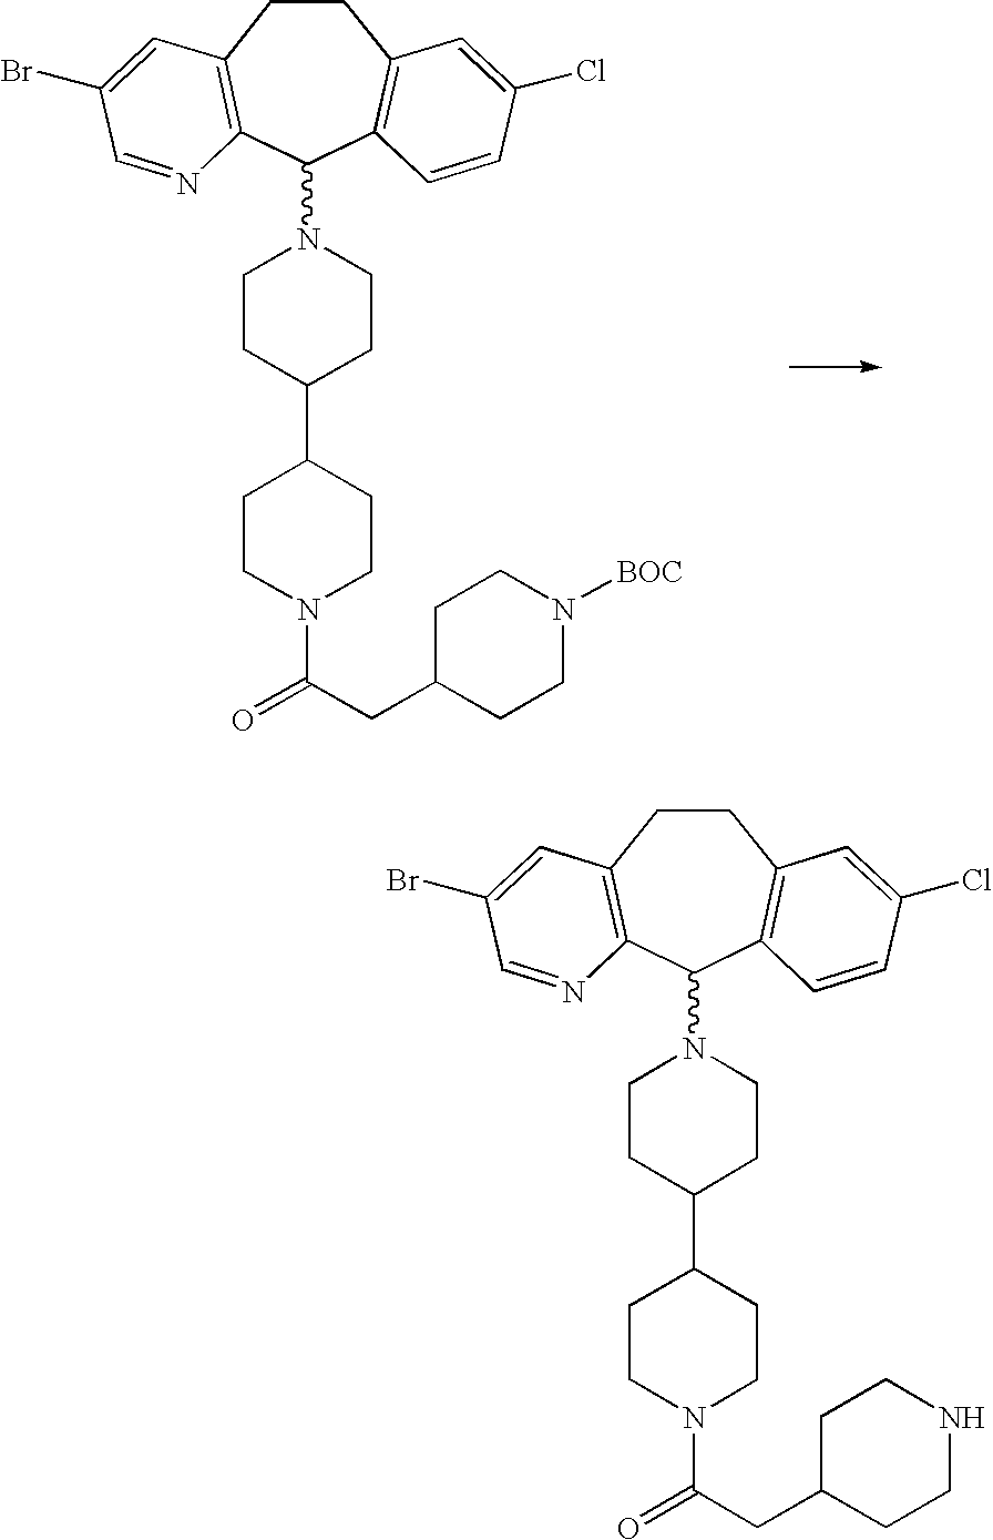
C1CC(C2CCN(C(=O)CC3CCN([BOC])CC3)CC2)CCN1C1C2=C(CCC3=C1C=CC(Cl)=C3)C=C(Br)C=N2.C1CC(C2CCN(C(=O)CC3CCNCC3)CC2)CCN1C1C2=C(CCC3=C1C=CC(Cl)=C3)C=C(Br)C=N2
